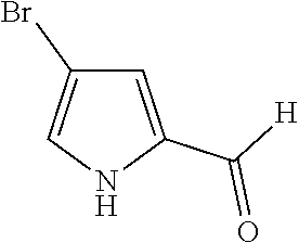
C1=C(C([H])=O)NC=C1Br
